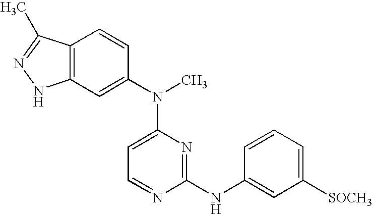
C12=C(C=C(N(C3=CC=NC(NC4=CC([SOCH3])=CC=C4)=N3)C)C=C1)NN=C2C
